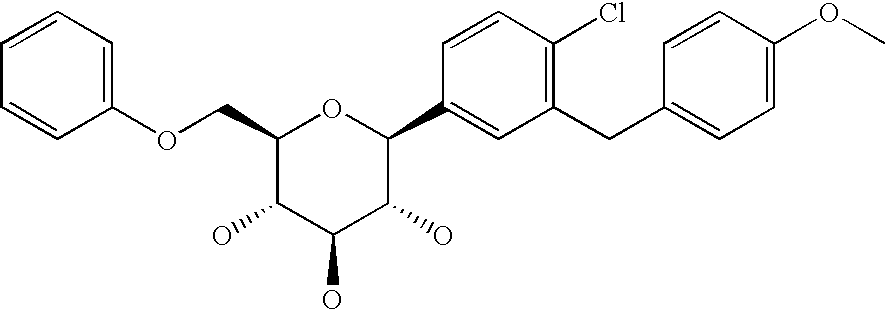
C1(COC2=CC=CC=C2)C(O)C(O)C(O)C(C2=CC(CC3=CC=C(OC)C=C3)=C(Cl)C=C2)O1
